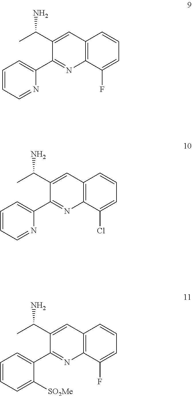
N1=CC=CC=C1C1=NC2=C(C=C1C(C)N)C=CC=C2F.N1=CC=CC=C1C1=NC2=C(C=C1C(C)N)C=CC=C2Cl.C1([SO2Me])=CC=CC=C1C1=NC2=C(C=C1C(C)N)C=CC=C2F
